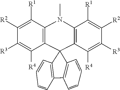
C12=C(C([R1])=C([R2])C([R3])=C1[R4])N(C)C1=C(C([R4])=C([R3])C([R2])=C1[R1])C21C2=C(C3=C1C=CC=C3)C=CC=C2
